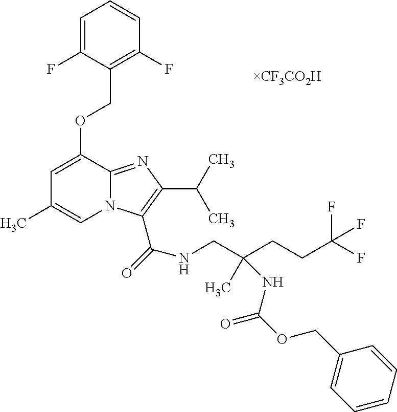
O(C1=CC(C)=CN2C1=NC(C(C)C)=C2C(=O)NCC(CCC(F)(F)F)(C)NC(OCC1=CC=CC=C1)=O)CC1=C(F)C=CC=C1F
